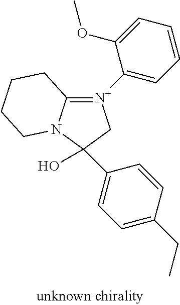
C12=[N+](C3=CC=CC=C3OC)CC(O)(C3=CC=C(CC)C=C3)N1CCCC2
